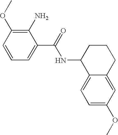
C1(N)=C(OC)C=CC=C1C(NC1C2=CC=C(OC)C=C2CCC1)=O
